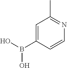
C1=C(B(O)O)C=CN=C1C
